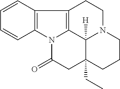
C12=C(C=CC=C1)C1=C3N2C(=O)CC2(CC)C3([H])N(CC1)CCC2
